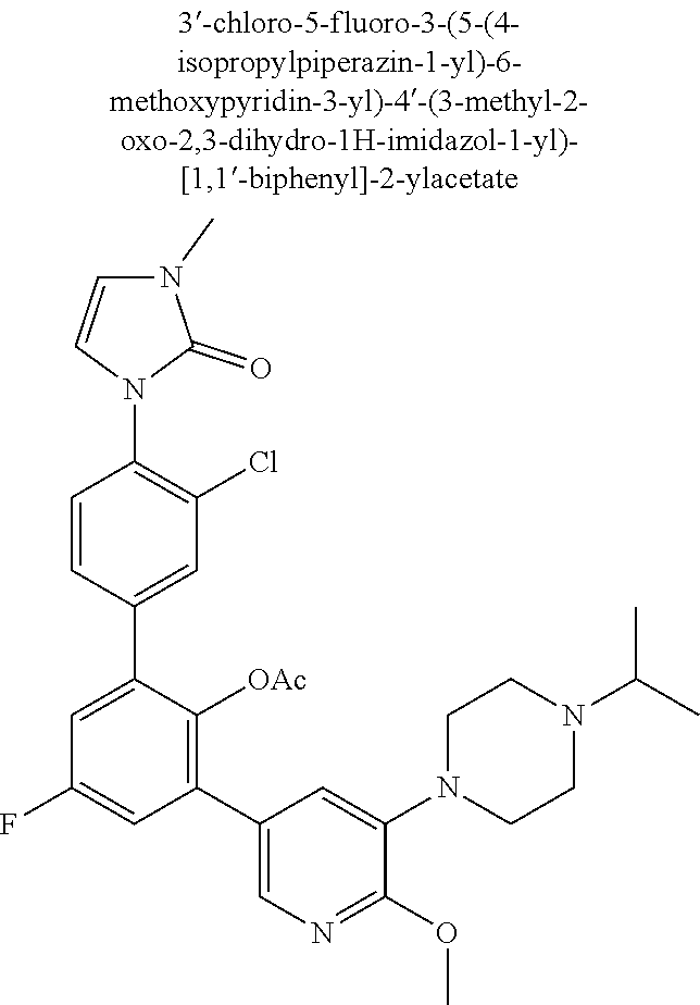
C1CN(C2=CC(C3=C([OAc])C(C4=CC(Cl)=C(N5C=CN(C)C5=O)C=C4)=CC(F)=C3)=CN=C2OC)CCN1C(C)C
